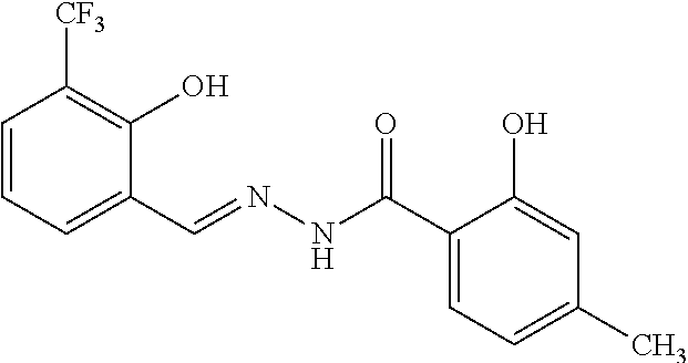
C1=CC=C(C=NNC(C2=CC=C(C)C=C2O)=O)C(O)=C1[CF3]
